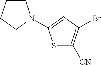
S1C([CN])=C(Br)C=C1N1CCCC1
